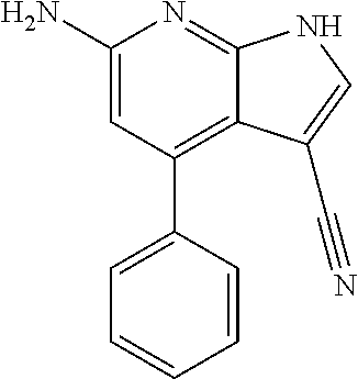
C1(N)=CC(C2=CC=CC=C2)=C2C(=N1)NC=C2C#N
